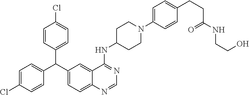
C1=CC(C(C2=CC=C3C(=C2)C(NC2CCN(C4=CC=C(CCC(NCCO)=O)C=C4)CC2)=NC=N3)C2=CC=C(Cl)C=C2)=CC=C1Cl
